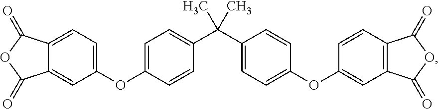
C1=C(C(C2=CC=C(OC3=CC=C4C(=C3)C(=O)OC4=O)C=C2)(C)C)C=CC(OC2=CC3=C(C=C2)C(=O)OC3=O)=C1
